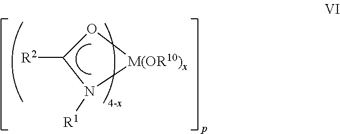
[R2]C1O[M(OR10)x]N1[R1]
